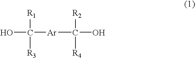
C([Ar]C(O)([R2])[R4])(O)([R1])[R3]
